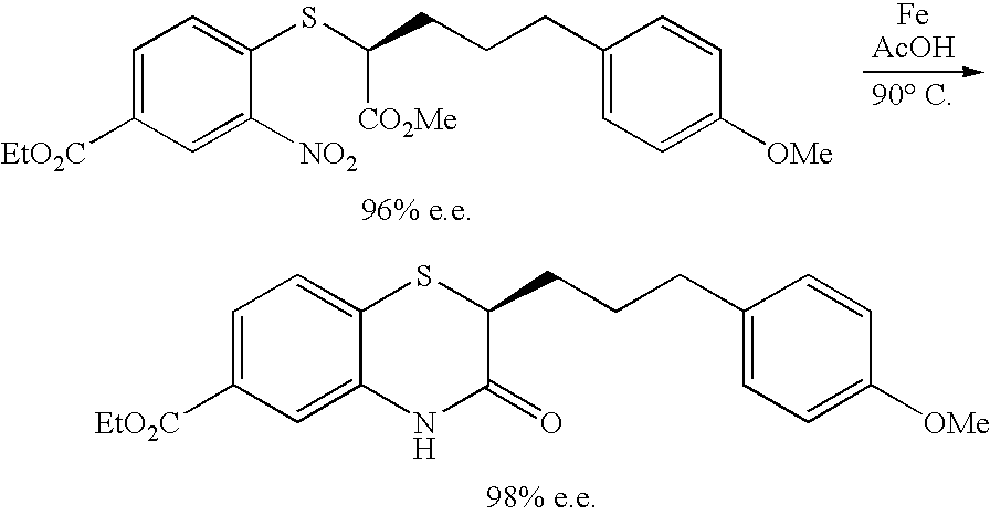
C1(CCCC([CO2Me])SC2=CC=C([EtO2C])C=C2[NO2])=CC=C([OMe])C=C1.C1(CCCC2C(=O)NC3=CC([EtO2C])=CC=C3S2)=CC=C([OMe])C=C1
